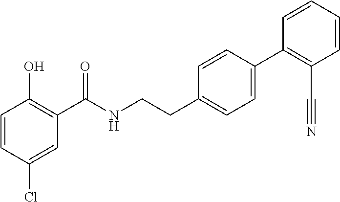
C1=CC(Cl)=CC(C(NCCC2=CC=C(C3=C(C#N)C=CC=C3)C=C2)=O)=C1O
